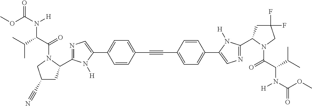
C(#CC1=CC=C(C2=CN=C(C3CC(F)(F)CN3C(C(C(C)C)N(C(OC)=O)[H])=O)N2[H])C=C1)C1=CC=C(C2=CN=C(C3CC(C#N)CN3C(C(C(C)C)N(C(OC)=O)[H])=O)N2[H])C=C1
